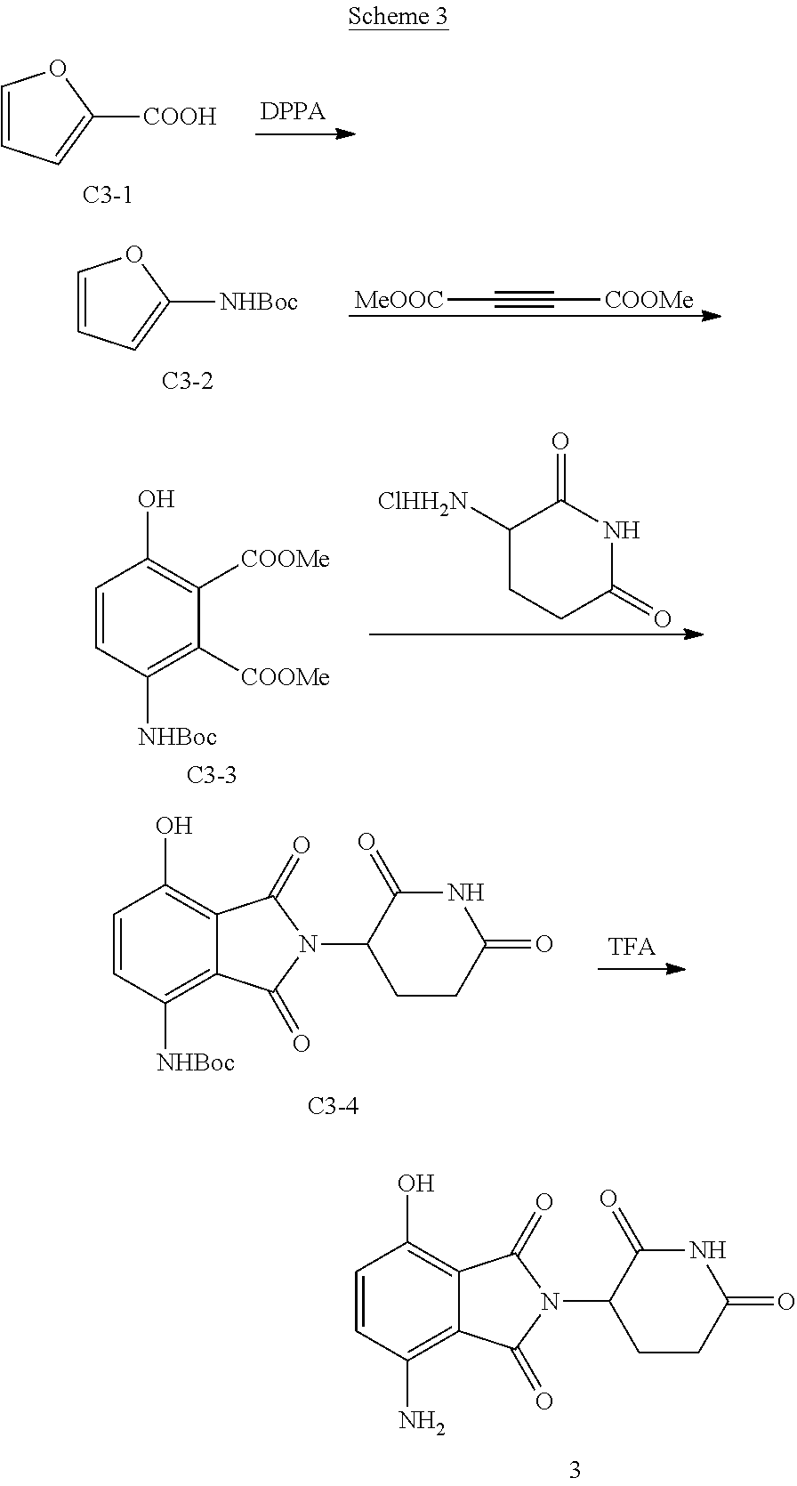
C1=CC=C([COOH])O1.[C3-1].C1=CC=C([NHBoc])O1.[C3-2].C(#C[COOMe])[MeOOC].C1=CC([NHBoc])=C([COOMe])C([COOMe])=C1O.[C3-3].C1([ClHH2N])CCC(=O)NC1=O.C1=CC([NHBoc])=C2C(=C1O)C(=O)N(C1CCC(=O)NC1=O)C2=O.C1=CC(N)=C2C(=C1O)C(=O)N(C1CCC(=O)NC1=O)C2=O
